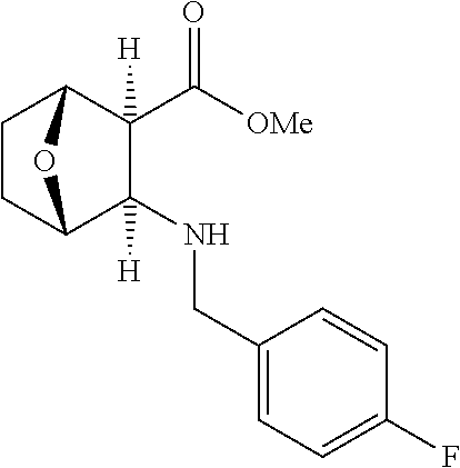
C1(C([OMe])=O)([H])C2CCC(C1(NCC1=CC=C(F)C=C1)[H])O2
